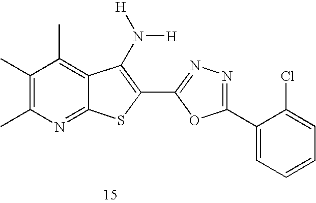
C1(C)=C(C)N=C2C(=C1C)C(N([H])[H])=C(C1=NN=C(C3=CC=CC=C3Cl)O1)S2
